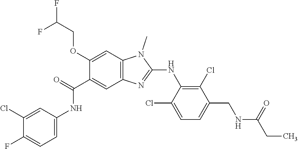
C1(Cl)=CC(NC(C2=CC3=C(C=C2OCC(F)F)N(C)C(NC2=C(Cl)C(CNC(CC)=O)=CC=C2Cl)=N3)=O)=CC=C1F
